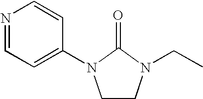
N1=CC=C(N2CCN(CC)C2=O)C=C1
